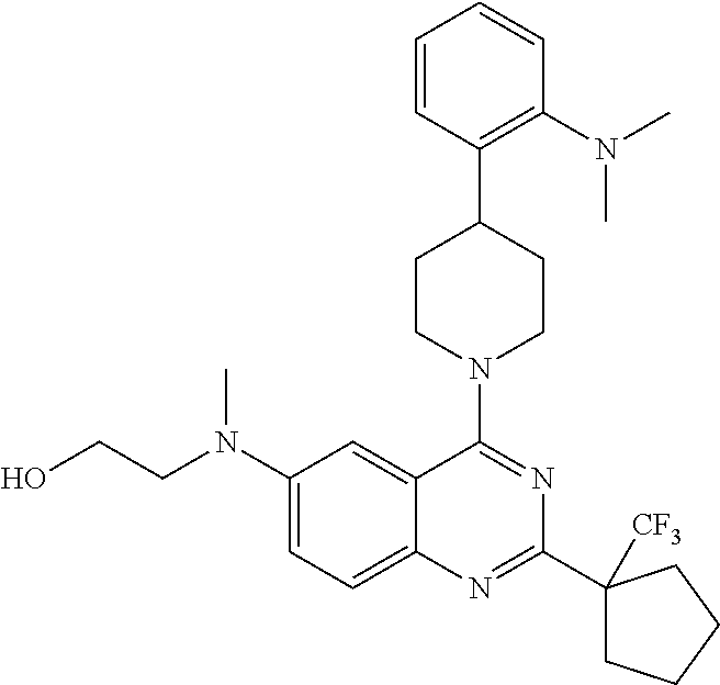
C1(N(CCO)C)=CC=C2C(=C1)C(N1CCC(C3=C(N(C)C)C=CC=C3)CC1)=NC(C1([CF3])CCCC1)=N2
